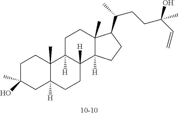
C1C(C)(O)CC2([H])C(C)(C1)C1([H])C([H])(CC2)C2([H])C(C)(CC1)C(C(CCC(O)(C=C)C)C)CC2
